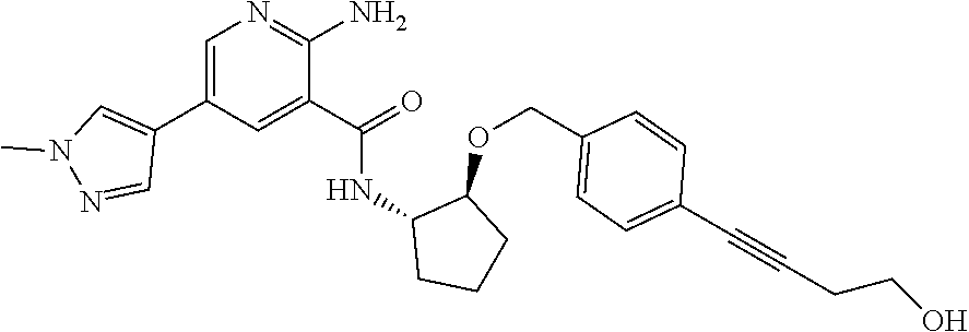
C1=C(C2=CN(C)N=C2)C=C(C(=O)NC2CCCC2OCC2=CC=C(C#CCCO)C=C2)C(N)=N1
